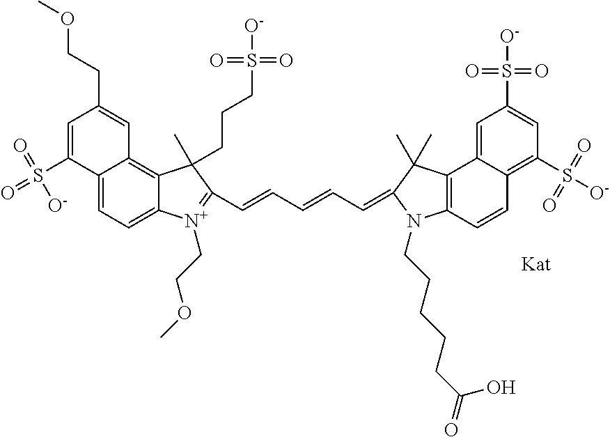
C12=CC=C3C(=C1C=C(CCOC)C=C2S(=O)(=O)[O-])C(CCCS(=O)(=O)[O-])(C)C(C=CC=CC=C1C(C)(C)C2=C(C=CC4=C(S([O-])(=O)=O)C=C(S([O-])(=O)=O)C=C42)N1CCCCCC(=O)O)=[N+]3CCOC
